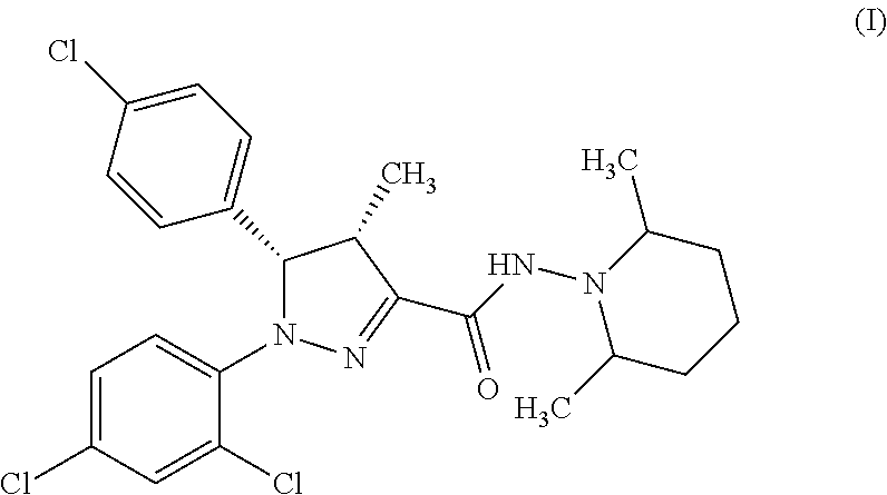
C1=C(Cl)C=CC(C2N(C3=CC=C(Cl)C=C3Cl)N=C(C(NN3C(C)CCCC3C)=O)C2C)=C1
